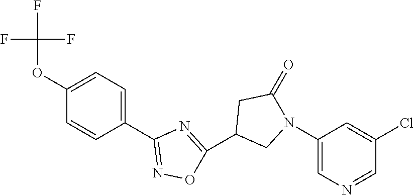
C1(OC(F)(F)F)=CC=C(C2=NOC(C3CN(C4=CN=CC(Cl)=C4)C(=O)C3)=N2)C=C1
